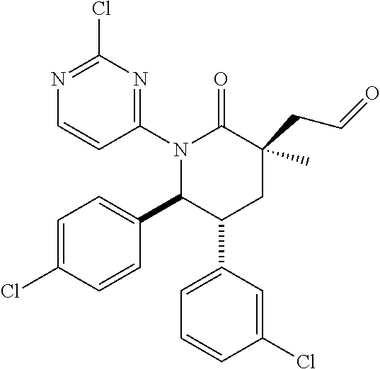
C1(N2C(C3=CC=C(Cl)C=C3)C(C3=CC=CC(Cl)=C3)CC(CC=O)(C)C2=O)=NC(Cl)=NC=C1
